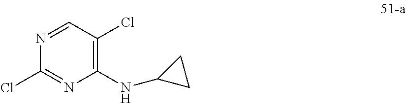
N1=CC(Cl)=C(NC2CC2)N=C1Cl
